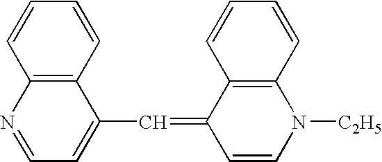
C12=C(C=CC=C1)C(C=C1C=CN([C2H5])C3=C1C=CC=C3)=CC=N2
